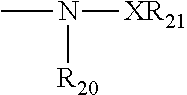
CN([R20])[XR21]
